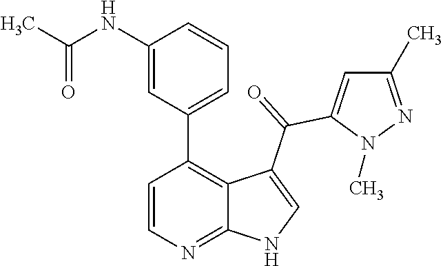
C1=CN=C2C(=C1C1=CC=CC(NC(C)=O)=C1)C(C(=O)C1=CC(C)=NN1C)=CN2
